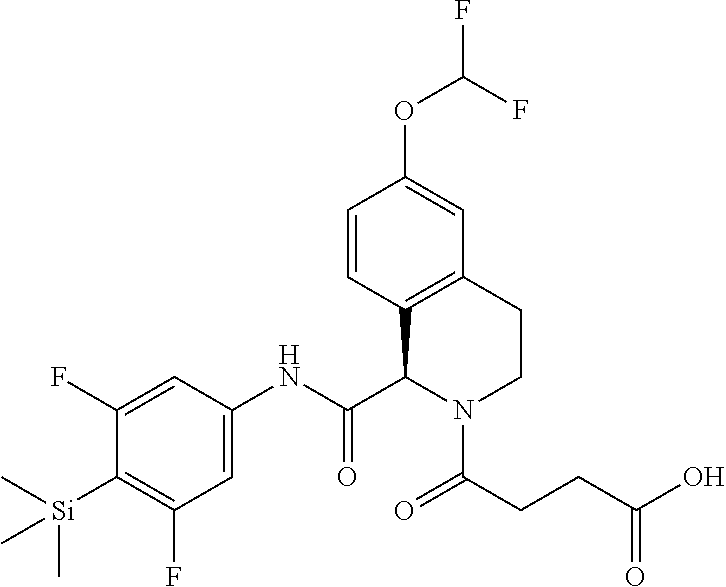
C1(F)=CC(NC(C2N(C(CCC(O)=O)=O)CCC3=C2C=CC(OC(F)F)=C3)=O)=CC(F)=C1[Si](C)(C)C
